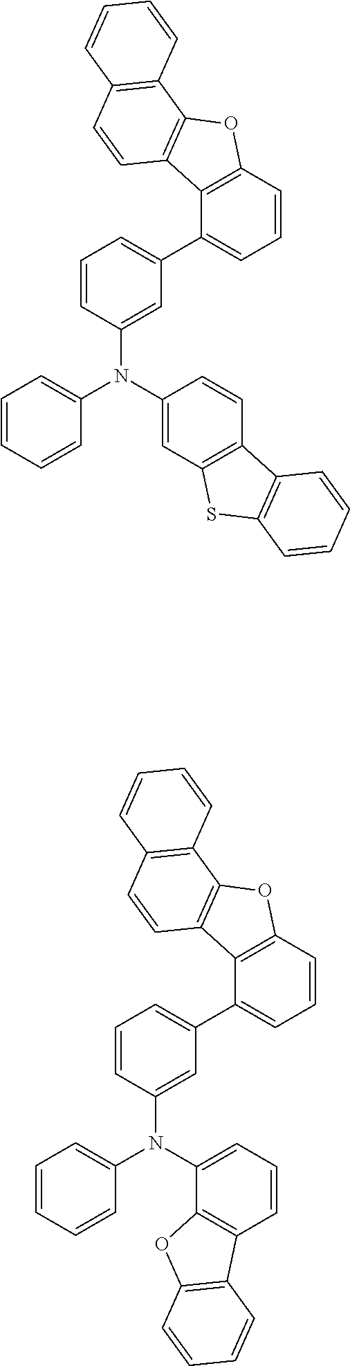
C1=CC(N(C2=CC=CC=C2)C2=CC3=C(C=C2)C2=C(S3)C=CC=C2)=CC(C2=CC=CC3=C2C2=C(O3)C3=C(C=C2)C=CC=C3)=C1.C1=CC(N(C2=CC=CC=C2)C2=CC=CC3=C2OC2=C3C=CC=C2)=CC(C2=CC=CC3=C2C2=C(O3)C3=C(C=C2)C=CC=C3)=C1
